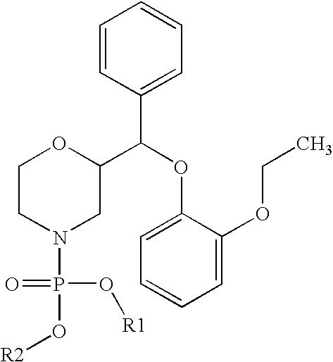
C1CN(P(O[R2])(=O)O[R1])CC(C(OC2=CC=CC=C2OCC)C2=CC=CC=C2)O1
